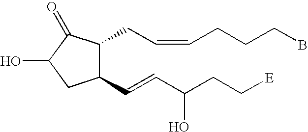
C1(C=CC(CC[E])O)C(CC=CCCCB)C(=O)C(O)C1
